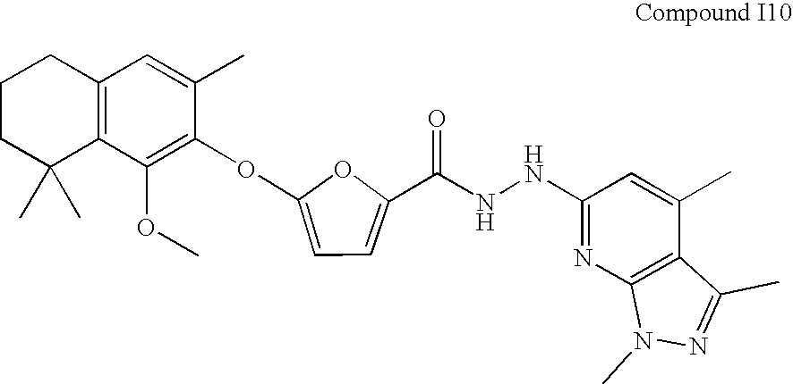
C12=C(C=C(C)C(OC3=CC=C(C(=O)NNC4=NC5=C(C(C)=C4)C(C)=NN5C)O3)=C1OC)CCCC2(C)C
